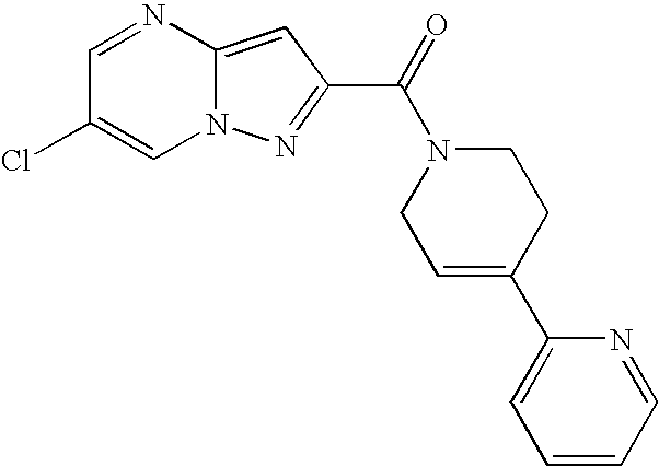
C1=NC2=CC(C(=O)N3CC=C(C4=CC=CC=N4)CC3)=NN2C=C1Cl
